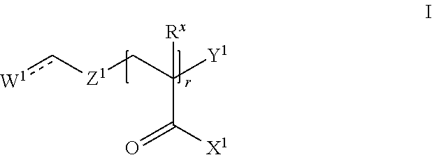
[W1]c[Z1]CC([Y1])(C(=O)[X1])[Rx]
